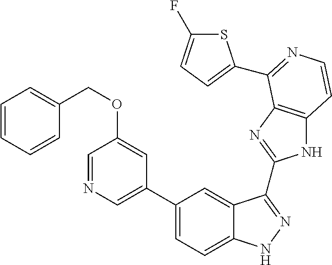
C1(C2=CN=CC(OCC3=CC=CC=C3)=C2)=CC=C2C(=C1)C(C1=NC3=C(N1)C=CN=C3C1=CC=C(F)S1)=NN2
